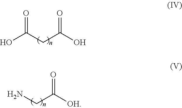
OC(CC(O)=O)=O.NCC([OH])=O
